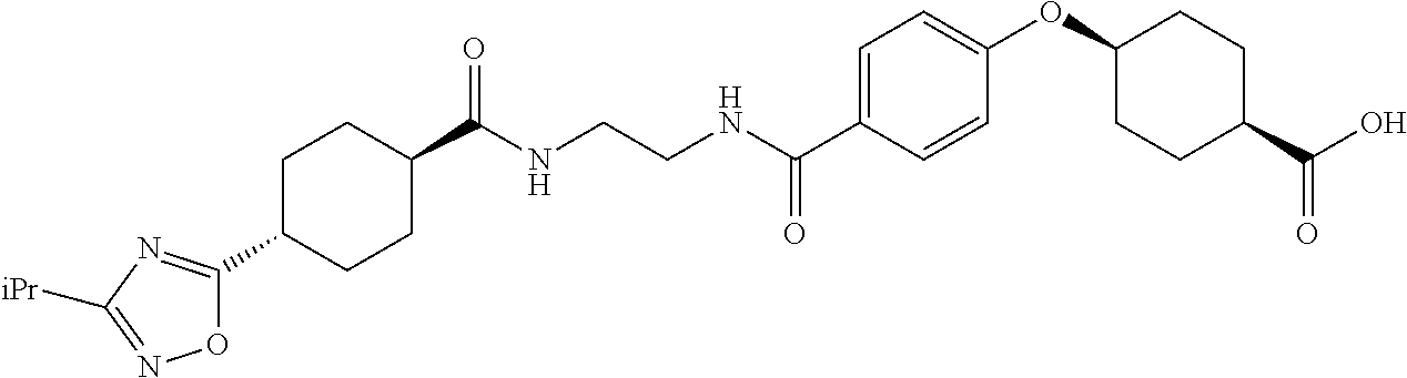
C1(C(NCCNC(C2=CC=C(OC3CCC(C(O)=O)CC3)C=C2)=O)=O)CCC(C2=NC([iPr])=NO2)CC1
